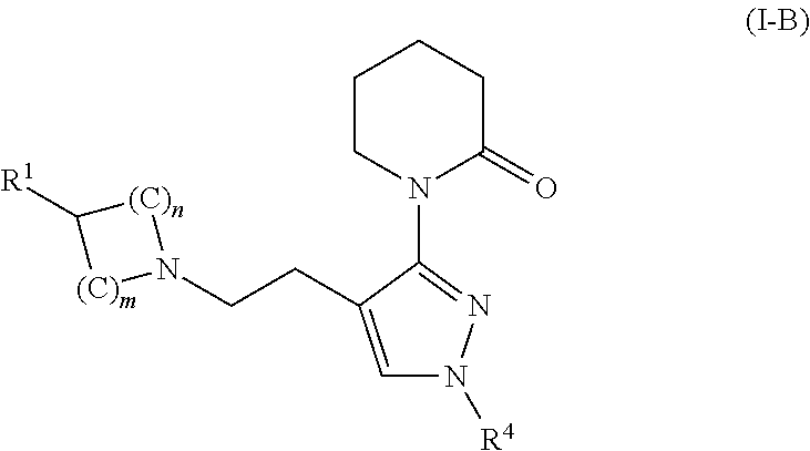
C(N1[(C)n]C([R1])[(C)m]1)CC1=CN([R4])N=C1N1C(=O)CCCC1
